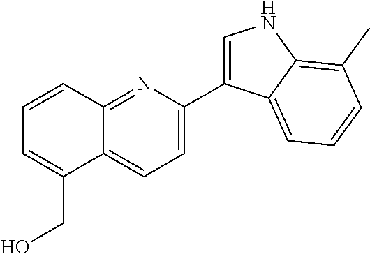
C1=C(C2=CNC3=C(C)C=CC=C23)N=C2C(=C1)C(CO)=CC=C2
